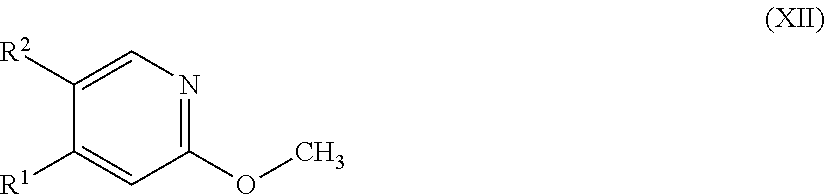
C1([R1])=CC(OC)=NC=C1[R2]
